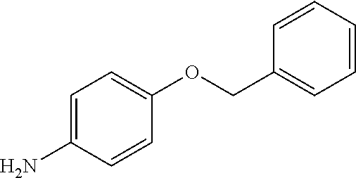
C1=C(N)C=CC(OCC2=CC=CC=C2)=C1
